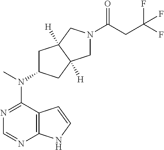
C12=C(N=CN=C1N(C)C1CC3([H])C([H])(C1)CN(C(=O)CC(F)(F)F)C3)NC=C2
